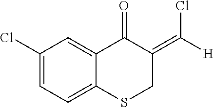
C1(Cl)=CC=C2C(=C1)C(=O)C(=C([H])Cl)CS2
